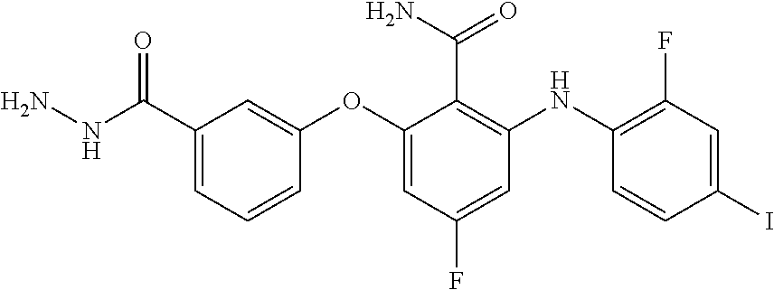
NNC(C1=CC=CC(OC2=CC(F)=CC(NC3=C(F)C=C(I)C=C3)=C2C(=O)N)=C1)=O
